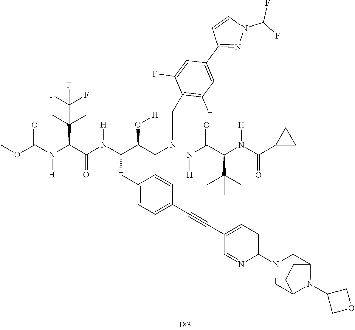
N(C(=O)C(C(C)(C)C)N([H])C(=O)C1CC1)[H].C1(F)=CC(C2=NN(C(F)F)C=C2)=CC(F)=C1CNCC(C(N(C(C(C(C)(C)C(F)(F)F)N(C(=O)OC)[H])=O)[H])CC1=CC=C(C#CC2=CC=C(N3CC4N(C5COC5)C(C3)CC4)N=C2)C=C1)O[H]
